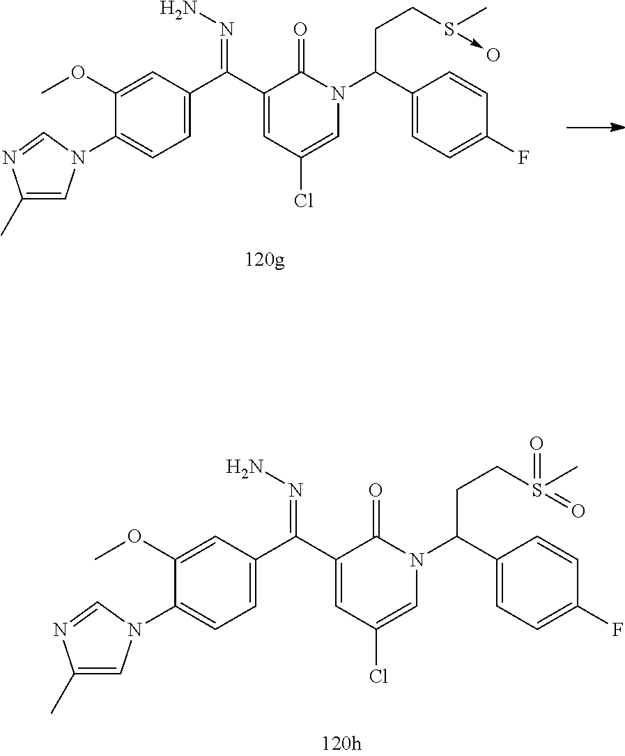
N(=C(C1=CC(Cl)=CN(C(CCS(=O)(C)=O)C2=CC=C(F)C=C2)C1=O)C1=CC=C(N2C=C(C)N=C2)C(OC)=C1)N.N(=C(C1=CC(Cl)=CN(C(CCS(C)->O)C2=CC=C(F)C=C2)C1=O)C1=CC=C(N2C=C(C)N=C2)C(OC)=C1)N
